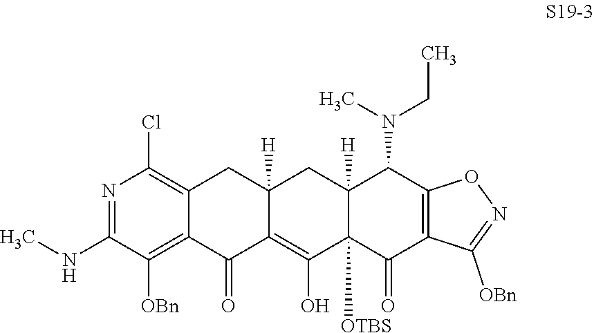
N1=C(NC)C([OBn])=C2C(=C1Cl)CC1([H])C(=C(O)C3([OTBS])C([H])(C1)C(N(CC)C)C1=C(C3=O)C([OBn])=NO1)C2=O
